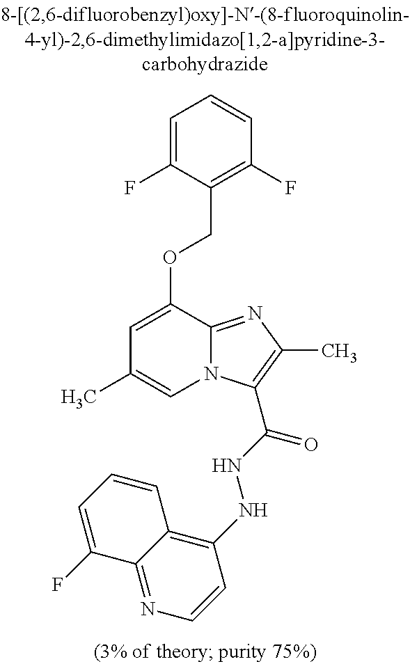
C1=C(F)C(COC2=CC(C)=CN3C2=NC(C)=C3C(NNC2=C3C(=NC=C2)C(F)=CC=C3)=O)=C(F)C=C1
